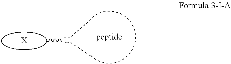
[X].C[U](C)C
